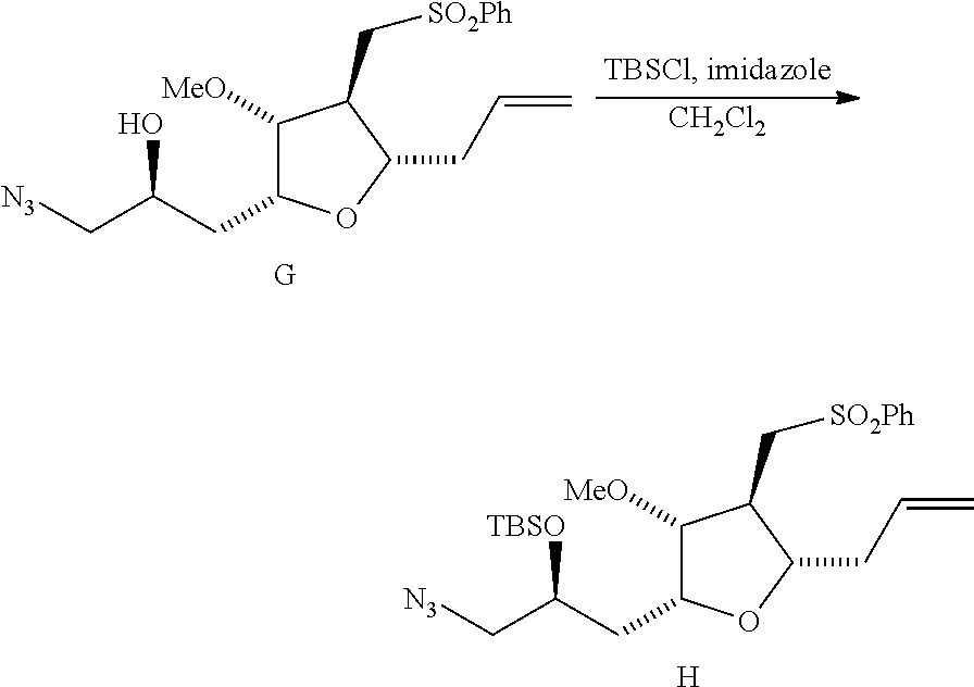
C1([MeO])C(CC(C[N3])[TBSO])OC(CC=C)C1C[SO2Ph].[H].C1([MeO])C(CC(C[N3])O)OC(CC=C)C1C[SO2Ph].[CH2Cl2]
